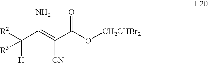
[R2]C(C(=C(C(O[CH2CHBr2])=O)[CN])N)([H])[R3]
